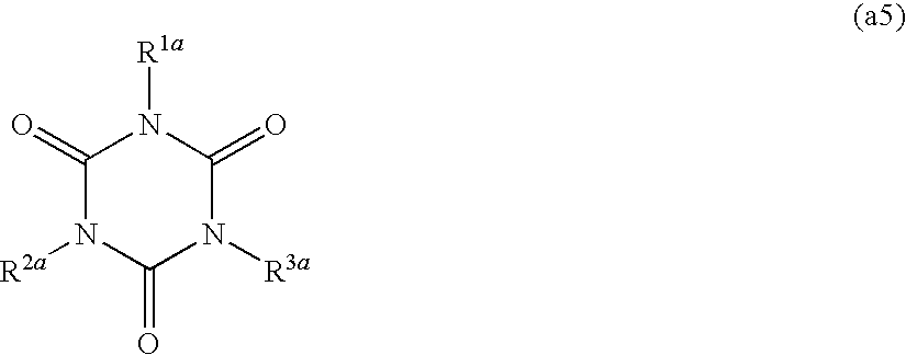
C1(=O)N([R2a])C(=O)N([R3a])C(=O)N1[R1a]
